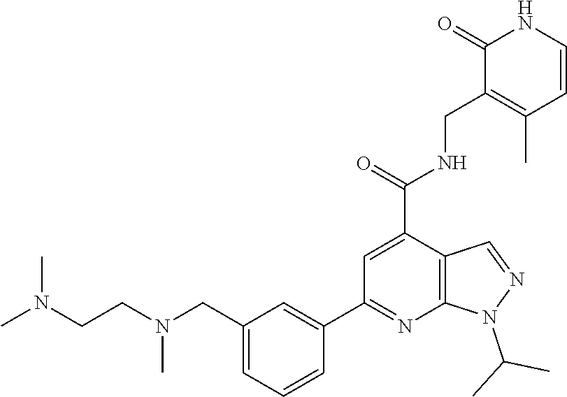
CN(CCN(CC1=CC=CC(C2=NC3=C(C(C(=O)NCC4=C(C)C=CNC4=O)=C2)C=NN3C(C)C)=C1)C)C
